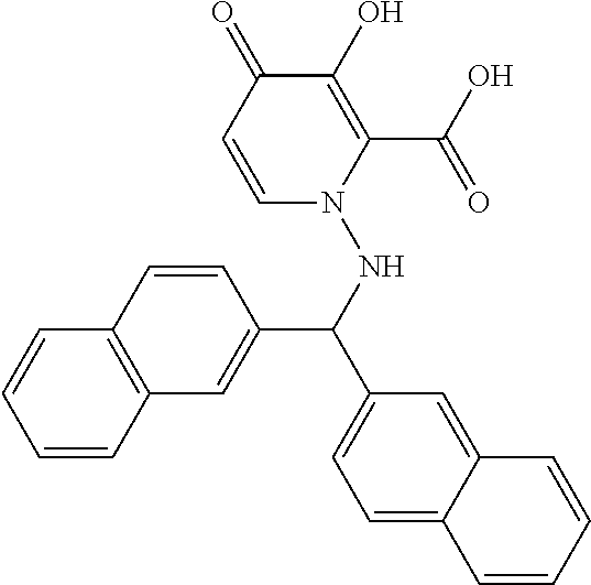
C1=CC2=C(C=C1)C=CC(C(NN1C(C(=O)O)=C(O)C(=O)C=C1)C1=CC=C3C(=C1)C=CC=C3)=C2
